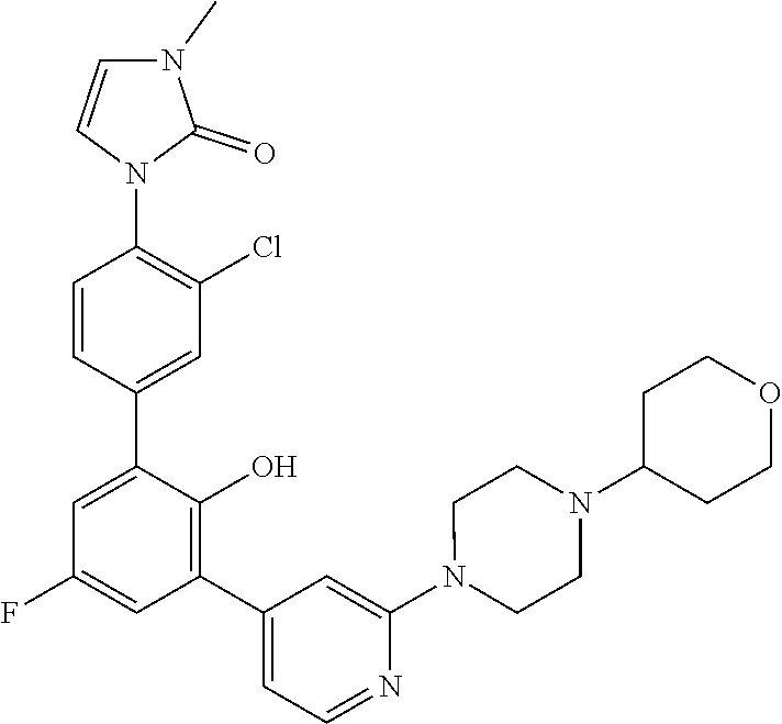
C1=CN(C2=C(Cl)C=C(C3=CC(F)=CC(C4=CC=NC(N5CCN(C6CCOCC6)CC5)=C4)=C3O)C=C2)C(=O)N1C
